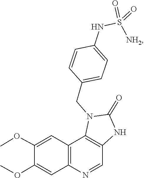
COC1=CC2=C(C=C1OC)C1=C(NC(=O)N1CC1=CC=C(NS(=O)(=O)[NH2])C=C1)C=N2
